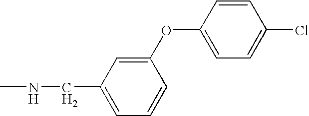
C1(OC2=CC=C(Cl)C=C2)=CC(CNC)=CC=C1
